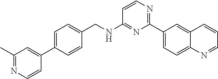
C1=CN=C(C2=CC=C3C(=C2)C=CC=N3)N=C1NCC1=CC=C(C2=CC(C)=NC=C2)C=C1
